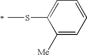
C1([Me])=CC=CC=C1SC
